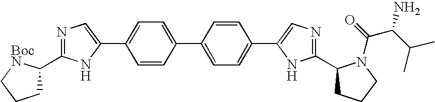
C1C(C2=NC=C(C3=CC=C(C4=CC=C(C5=CN=C(C6CCCN6C(=O)C(C(C)C)N)N5)C=C4)C=C3)N2)[BocN]CC1
